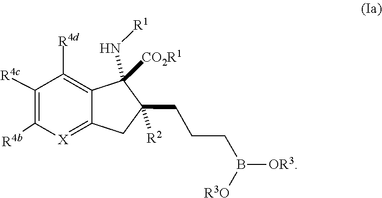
B([OR3])(CCCC1([R2])CC2=[X]C([R4b])=C([R4c])C([R4d])=C2C1([CO2R1])N[R1])[R3O]
